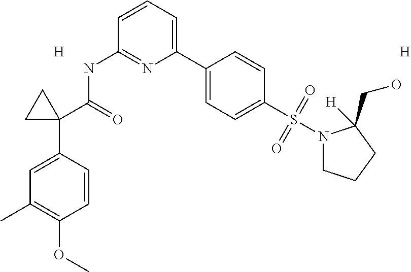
C1=C(C2(C(=O)NC3=NC(C4=CC=C(S(=O)(=O)N5CCCC5(CO)[H])C=C4)=CC=C3)CC2)C=CC(OC)=C1C.[H].[H]
